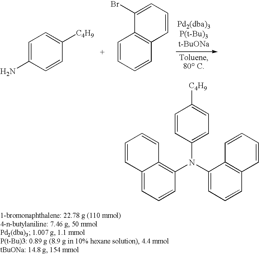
C1=C(N)C=CC([C4H9])=C1.C1=CC=CC2=C1C(Br)=CC=C2.C12=CC=CC(N(C3=CC=CC4=C3C=CC=C4)C3=CC=C([C4H9])C=C3)=C1C=CC=C2
